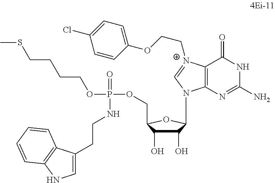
C(CNP(OCCCCSC)(OCC1C(O)C(O)C(N2C3=C(C(=O)NC(N)=N3)[N+](CCOC3=CC=C(Cl)C=C3)=C2)O1)=O)C1=CNC2=C1C=CC=C2
